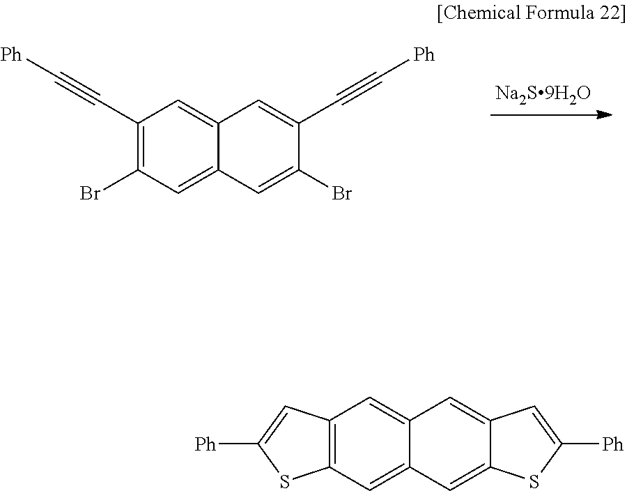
C1(C#C[Ph])=C(Br)C=C2C(=C1)C=C(C#C[Ph])C(Br)=C2.C12=C(C=C3C(=C1)C=C1C(=C3)SC([Ph])=C1)SC([Ph])=C2
